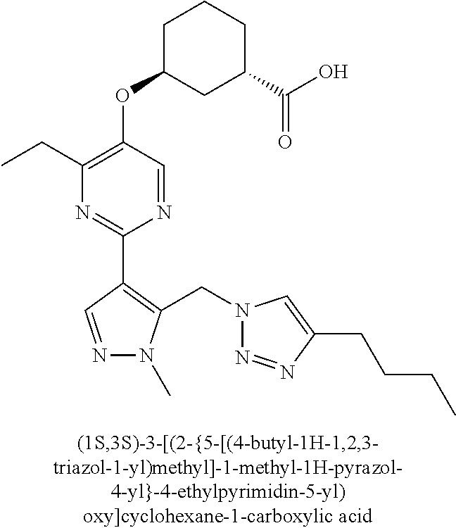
N1=CC(C2=NC(CC)=C(OC3CC(C(O)=O)CCC3)C=N2)=C(CN2N=NC(CCCC)=C2)N1C
